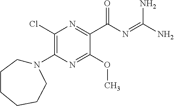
C1(Cl)=C(N2CCCCCC2)N=C(OC)C(C(N=C(N)N)=O)=N1
